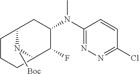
C1(N(C2=NN=C(Cl)C=C2)C)CC2CCCC(C1F)N2[Boc]
